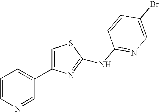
C1=CN=CC(C2=CSC(NC3=NC=C(Br)C=C3)=N2)=C1
